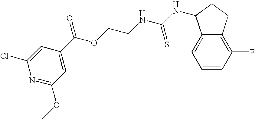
C1=C(Cl)N=C(OC)C=C1C(OCCNC(NC1C2=CC=CC(F)=C2CC1)=S)=O
